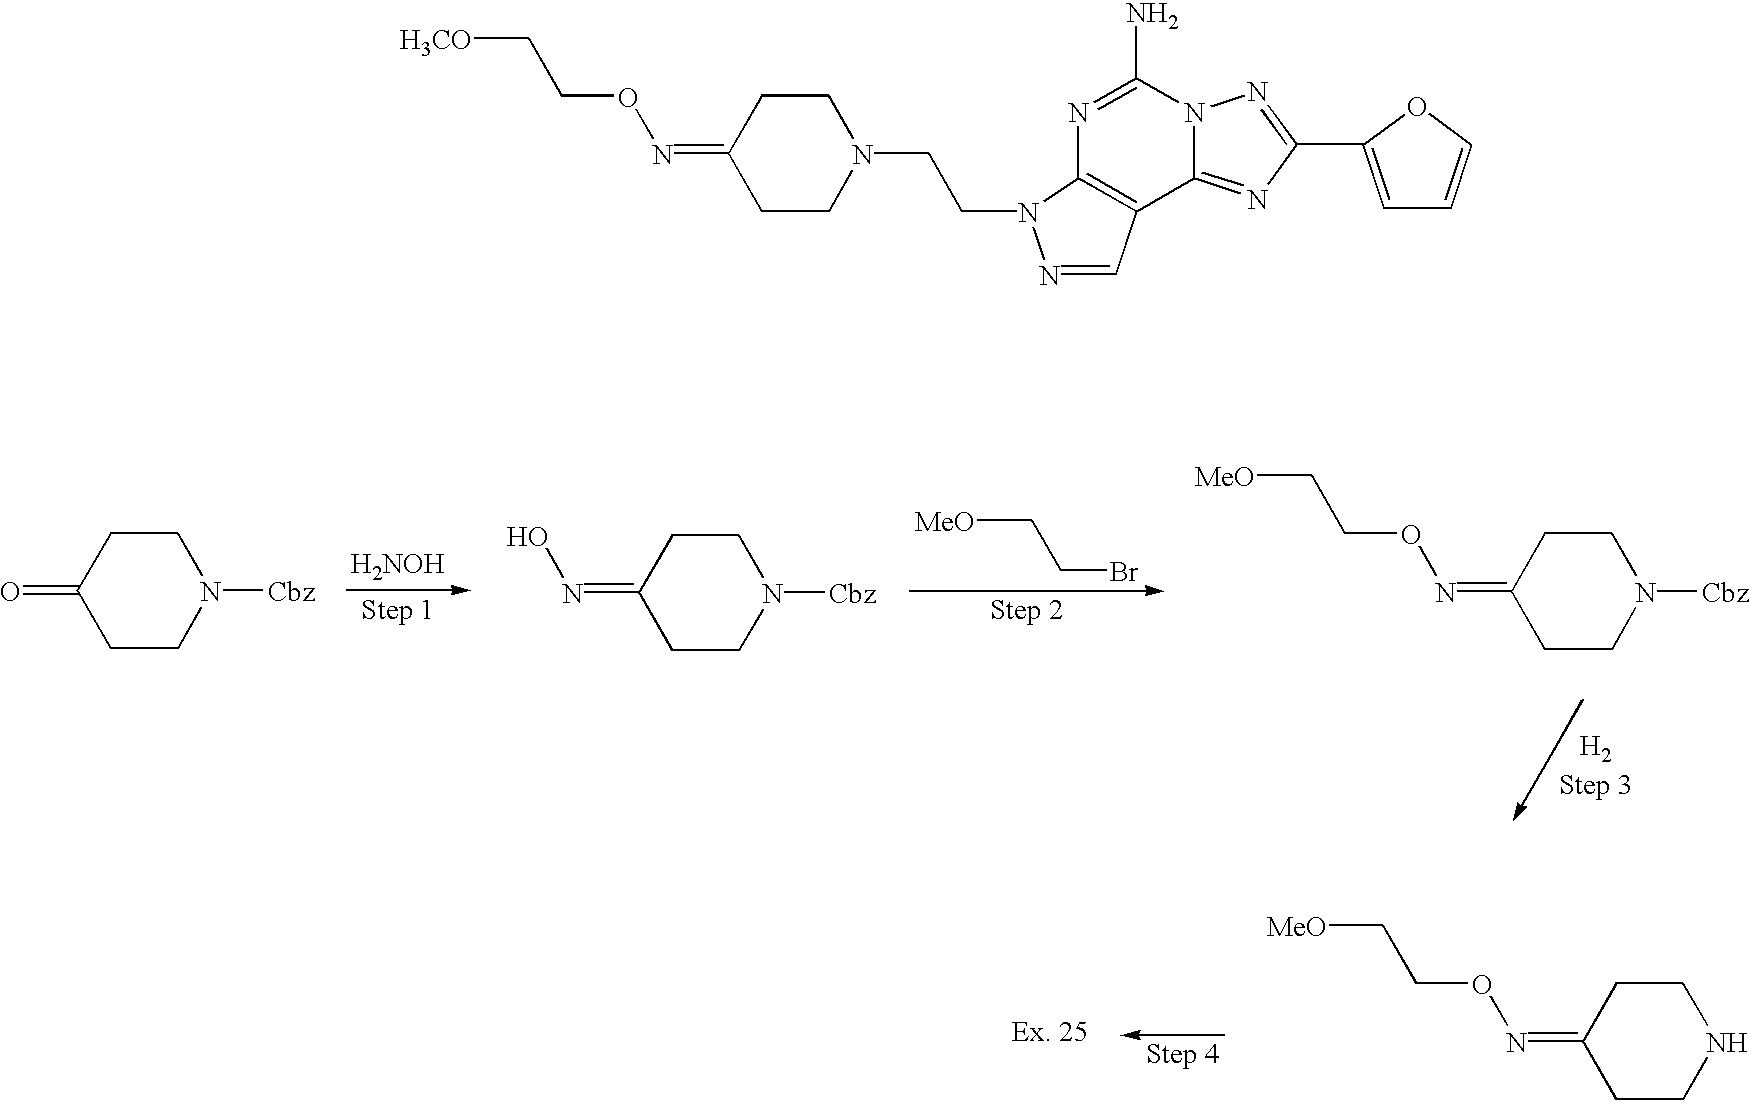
C1(=O)CCN([Cbz])CC1.C1(=NO)CCN([Cbz])CC1.C(Br)C[MeO].C1(=NOCC[MeO])CCN([Cbz])CC1.[H2NOH].C1(=NOCC[MeO])CCNCC1.N(=C1CCN(CCN2N=CC3=C2N=C(N)N2C3=NC(C3=CC=CO3)=N2)CC1)OCC[H3CO]
